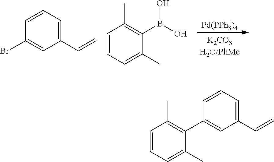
[Pd(PPh3)4].BrC1=CC(C=C)=CC=C1.C1=CC=C(C)C(B(O)O)=C1C.C1=CC=C(C)C(C2=CC(C=C)=CC=C2)=C1C
